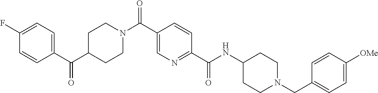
C1(C(C2=CC=C(F)C=C2)=O)CCN(C(C2=CN=C(C(NC3CCN(CC4=CC=C([OMe])C=C4)CC3)=O)C=C2)=O)CC1
